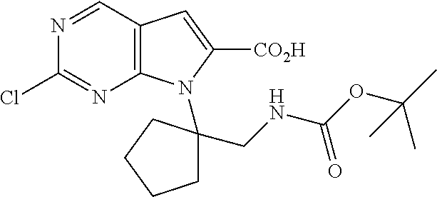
N1=CC2=C(N=C1Cl)N(C1(CNC(OC(C)(C)C)=O)CCCC1)C([CO2H])=C2
